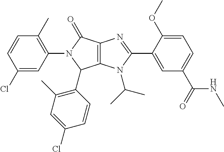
C12=C(N(C(C)C)C(C3=CC(C(=O)NC)=CC=C3OC)=N1)C(C1=C(C)C=C(Cl)C=C1)N(C1=C(C)C=CC(Cl)=C1)C2=O
